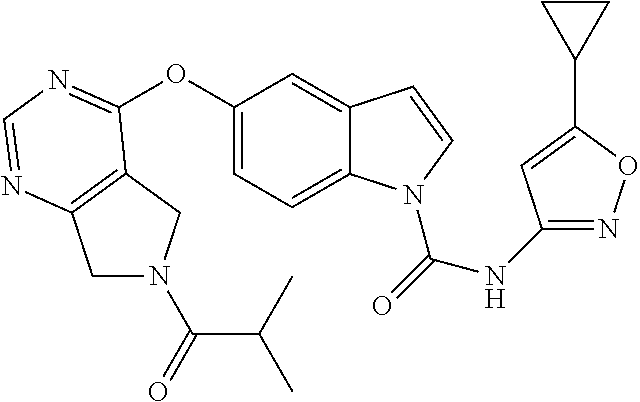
O(C1=CC=C2C(=C1)C=CN2C(=O)NC1=NOC(C2CC2)=C1)C1=NC=NC2=C1CN(C(=O)C(C)C)C2
